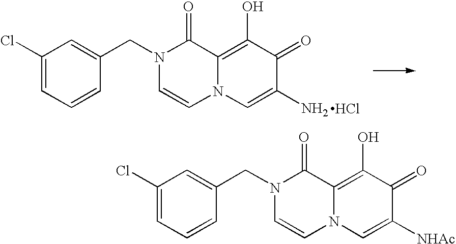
C1(Cl)=CC=CC(CN2C=CN3C(=C(O)C(=O)C(N)=C3)C2=O)=C1.Cl.C1(Cl)=CC=CC(CN2C=CN3C(=C(O)C(=O)C([NHAc])=C3)C2=O)=C1
